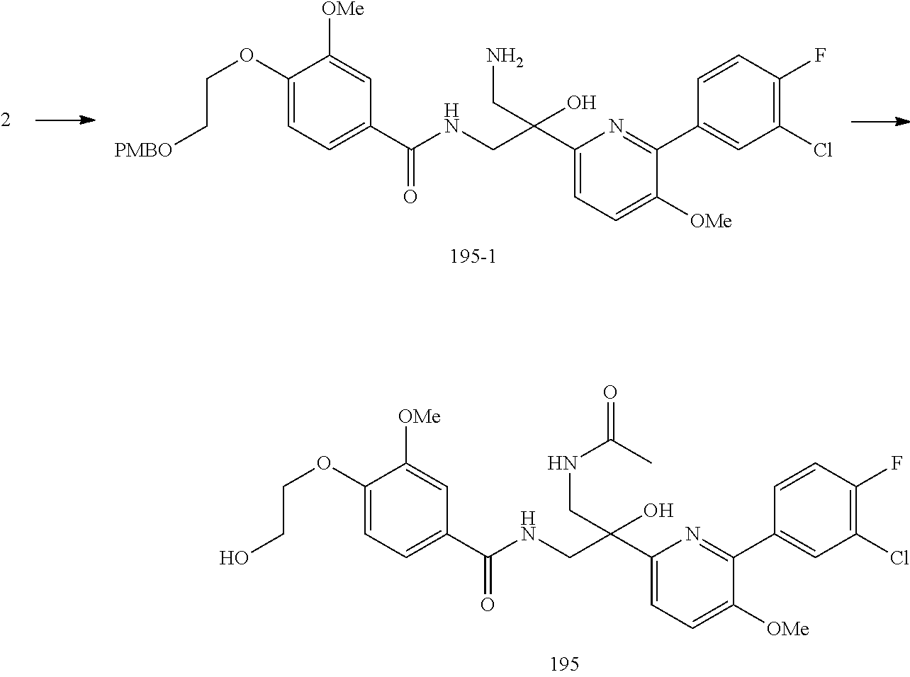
C1(OCCO)=CC=C(C(NCC(C2=CC=C([OMe])C(C3=CC(Cl)=C(F)C=C3)=N2)(O)CNC(=O)C)=O)C=C1[OMe].C1(OCC[PMBO])=CC=C(C(NCC(C2=CC=C([OMe])C(C3=CC(Cl)=C(F)C=C3)=N2)(O)CN)=O)C=C1[OMe]
